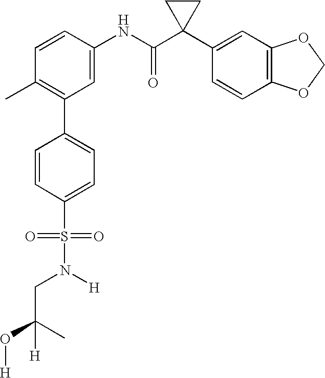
C1(NC(C2(C3=CC4=C(C=C3)OCO4)CC2)=O)=CC(C2=CC=C(S(=O)(=O)N(CC(O[H])(C)[H])[H])C=C2)=C(C)C=C1
